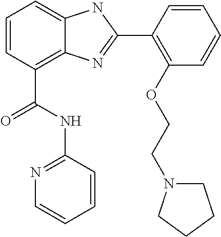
C1=CC(C(NC2=NC=CC=C2)=O)=C2C(=C1)NC(C1=C(OCCN3CCCC3)C=CC=C1)=N2
